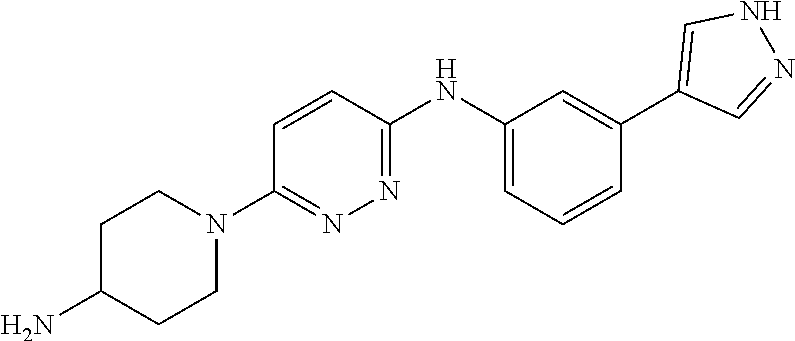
C1C(N)CCN(C2=NN=C(NC3=CC=CC(C4=CNN=C4)=C3)C=C2)C1
